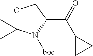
O1C(C)(C)N([boc])C(C(C2CC2)=O)C1
